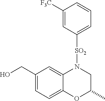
C1(CO)=CC=C2C(=C1)N([SO2]C1=CC=CC([F3C])=C1)CC(C)O2
